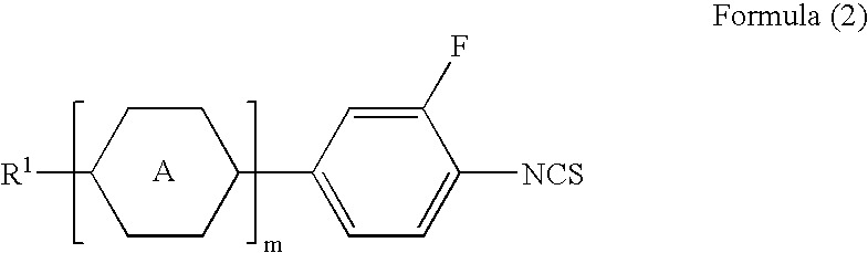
C1CC([R1])CCC1C1=CC=C([NCS])C(F)=C1
